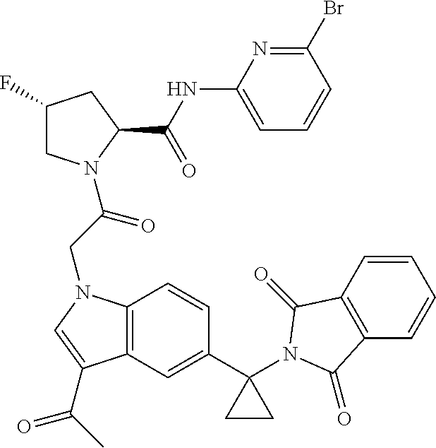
C1(F)CN(C(CN2C3=C(C=C(C4(N5C(=O)C6=C(C=CC=C6)C5=O)CC4)C=C3)C(C(C)=O)=C2)=O)C(C(NC2=CC=CC(Br)=N2)=O)C1
